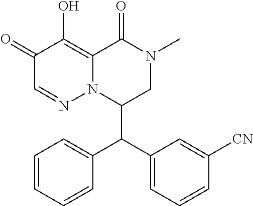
C1=CC=CC(C(C2=CC=CC([CN])=C2)C2CN(C)C(=O)C3=C(O)C(=O)C=NN23)=C1
